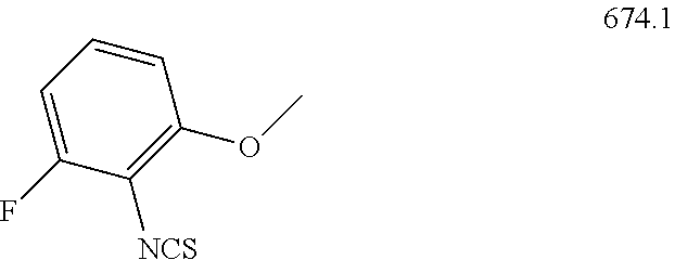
C1(F)=CC=CC(OC)=C1[NCS]
